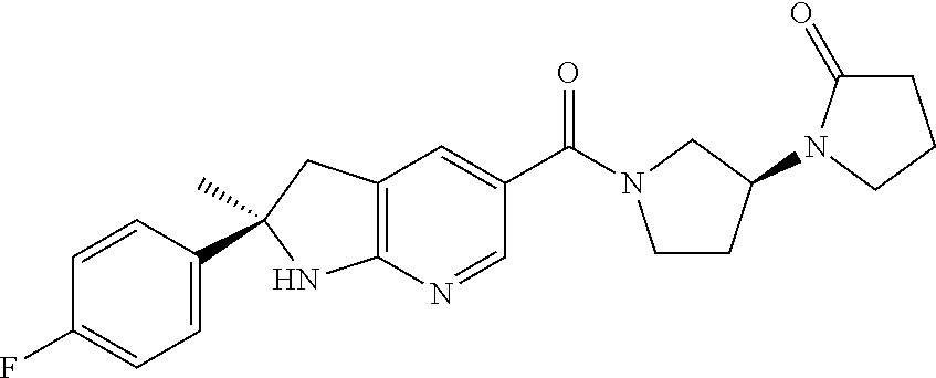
C12=C(C=C(C(=O)N3CCC(N4C(=O)CCC4)C3)C=N1)CC(C)(C1=CC=C(F)C=C1)N2
